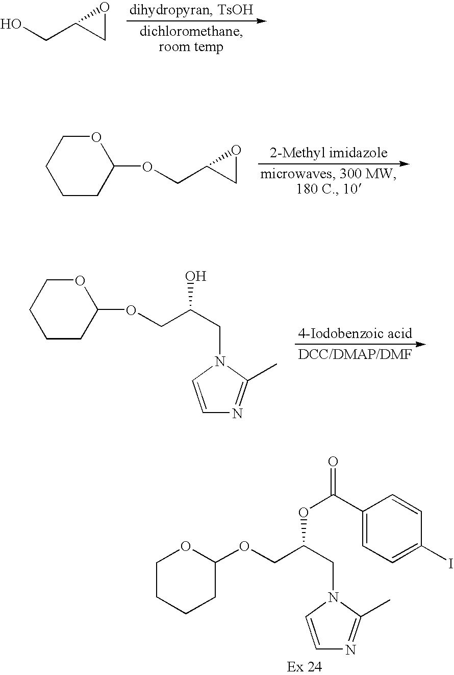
OCC1CO1.O(CC1CO1)C1OCCCC1.O(CC(CN1C=CN=C1C)O)C1OCCCC1.O(CC(CN1C=CN=C1C)OC(=O)C1=CC=C(I)C=C1)C1OCCCC1
